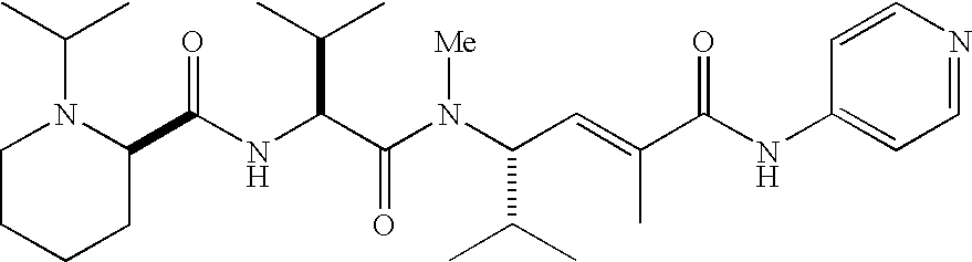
N(C(C(N(C(C(C)C)C=C(C)C(NC1=CC=NC=C1)=O)[Me])=O)C(C)C)C(C1N(C(C)C)CCCC1)=O
